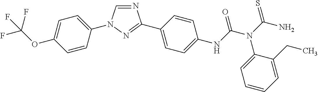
C1=C(N2C=NC(C3=CC=C(NC(N(C(N)=S)C4=CC=CC=C4CC)=O)C=C3)=N2)C=CC(OC(F)(F)F)=C1
